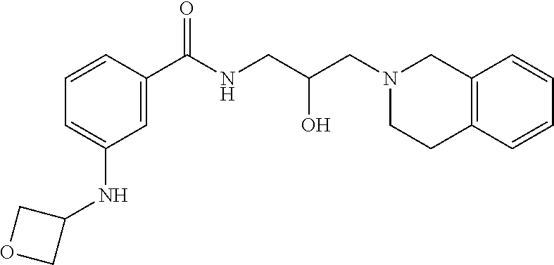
C1=CC(C(NCC(O)CN2CCC3=C(C2)C=CC=C3)=O)=CC(NC2COC2)=C1
